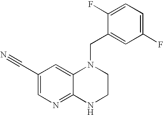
C(C1=CN=C2C(=C1)N(CC1=CC(F)=CC=C1F)CCN2)#N
